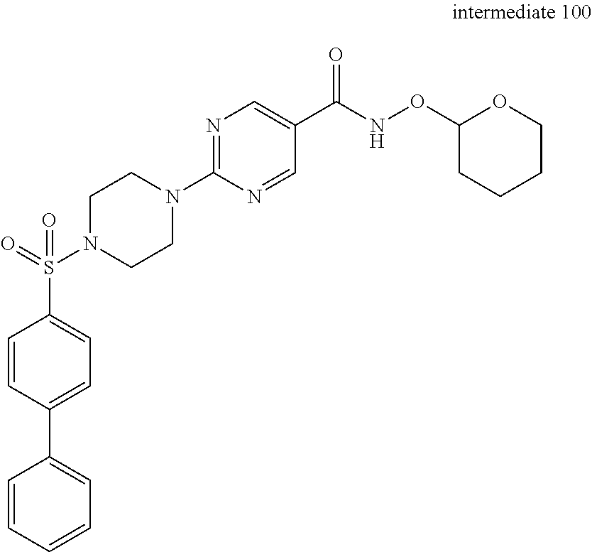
N1=C(N2CCN(S(C3=CC=C(C4=CC=CC=C4)C=C3)(=O)=O)CC2)N=CC(C(NOC2CCCCO2)=O)=C1
